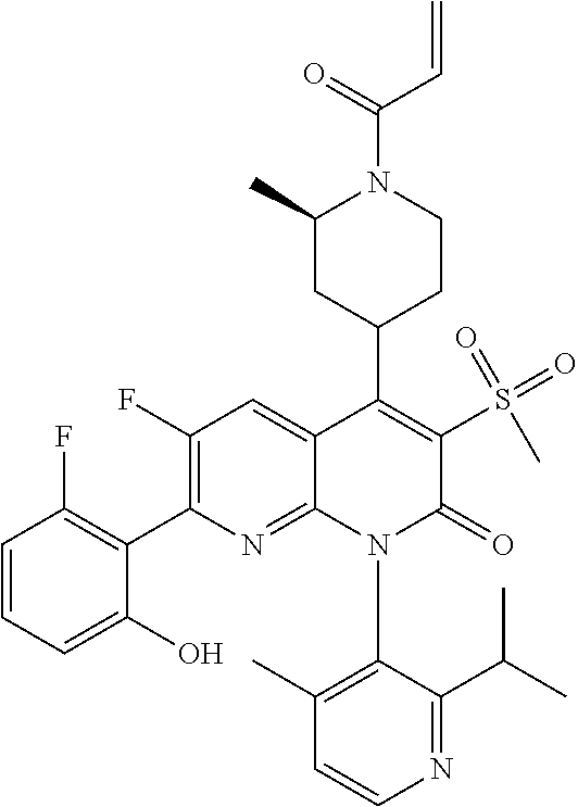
C1=CC=C(O)C(C2=C(F)C=C3C(=N2)N(C2=C(C)C=CN=C2C(C)C)C(=O)C(S(C)(=O)=O)=C3C2CCN(C(=O)C=C)C(C)C2)=C1F
